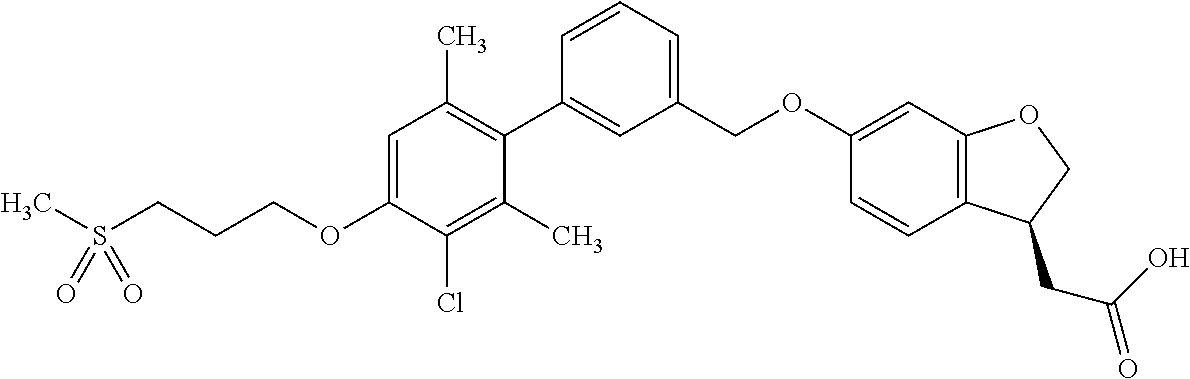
CS(CCCOC1=CC(C)=C(C2=CC(COC3=CC4=C(C=C3)C(CC(O)=O)CO4)=CC=C2)C(C)=C1Cl)(=O)=O
